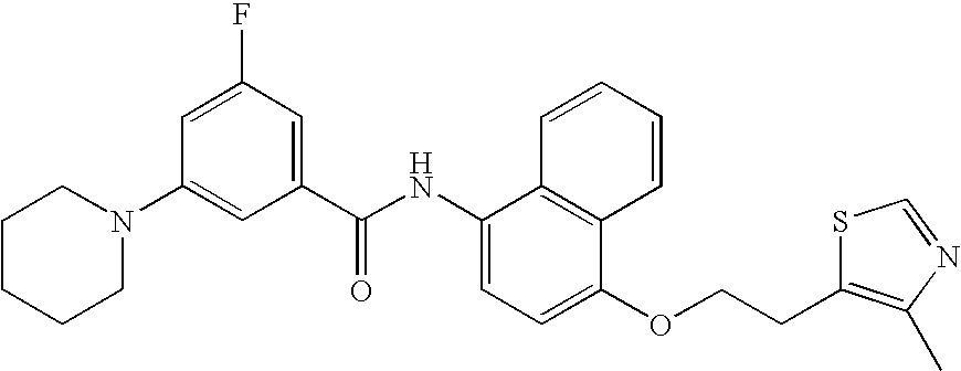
N1(C2=CC(C(NC3=CC=C(OCCC4=C(C)N=CS4)C4=C3C=CC=C4)=O)=CC(F)=C2)CCCCC1
